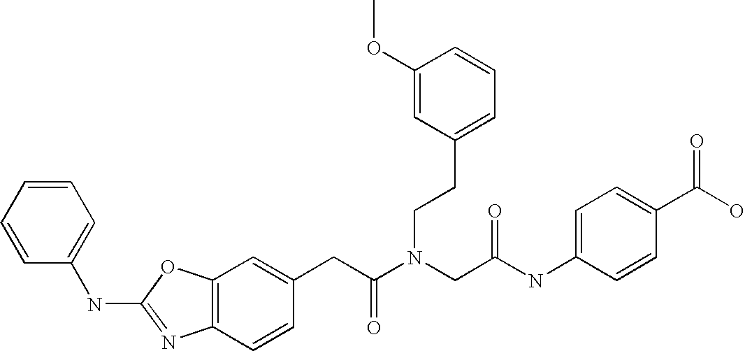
C1=C(CC(N(CC(NC2=CC=C(C(O)=O)C=C2)=O)CCC2=CC=CC(OC)=C2)=O)C=CC2=C1OC(NC1=CC=CC=C1)=N2
